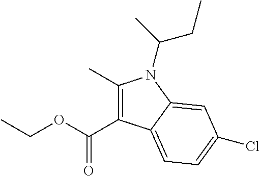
C1(C)=C(C(OCC)=O)C2=CC=C(Cl)C=C2N1C(C)CC
